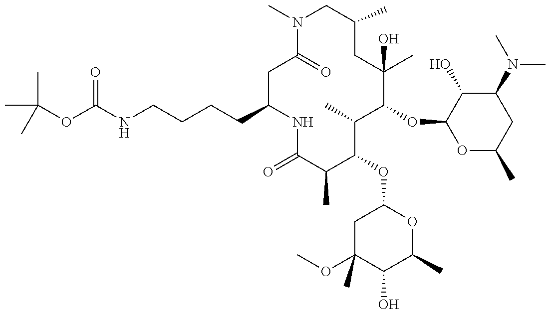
N1C(=O)C(C)C(OC2CC(OC)(C)C(O)C(C)O2)C(C)C(OC2OC(C)CC(N(C)C)C2O)C(O)(C)CC(C)CN(C)C(=O)CC1CCCCNC(OC(C)(C)C)=O
